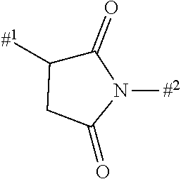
C1(=O)C([#1])CC(=O)N1[#2]
